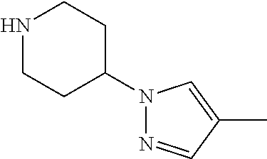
N1CCC(N2N=CC(C)=C2)CC1
